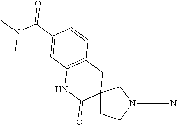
C12(CCN(C#N)C1)CC1=C(NC2=O)C=C(C(N(C)C)=O)C=C1
